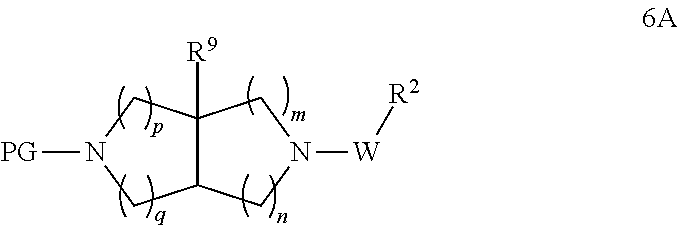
C12([R9])C(CN([W][R2])C1)CN([PG])C2
